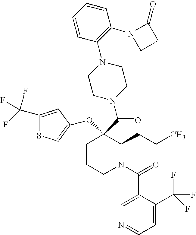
C1CCN(C(=O)C2=CN=CC=C2C(F)(F)F)C(CCC)C1(C(N1CCN(C2=C(N3CCC3=O)C=CC=C2)CC1)=O)OC1=CSC(C(F)(F)F)=C1
